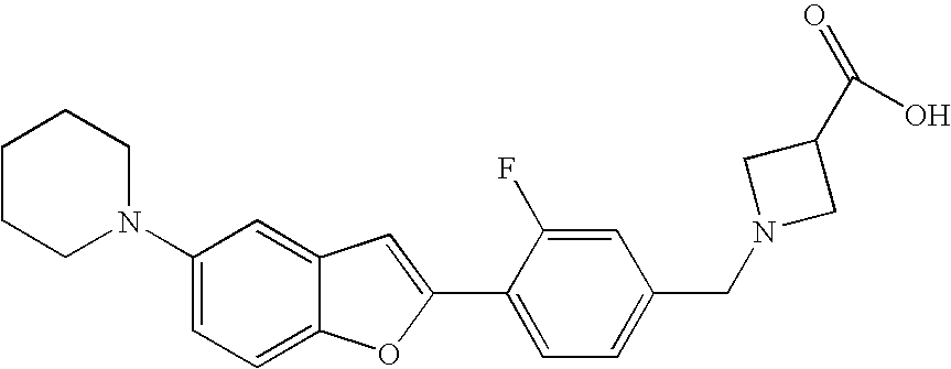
C1CCN(C2=CC=C3C(=C2)C=C(C2=CC=C(CN4CC(C(=O)O)C4)C=C2F)O3)CC1
